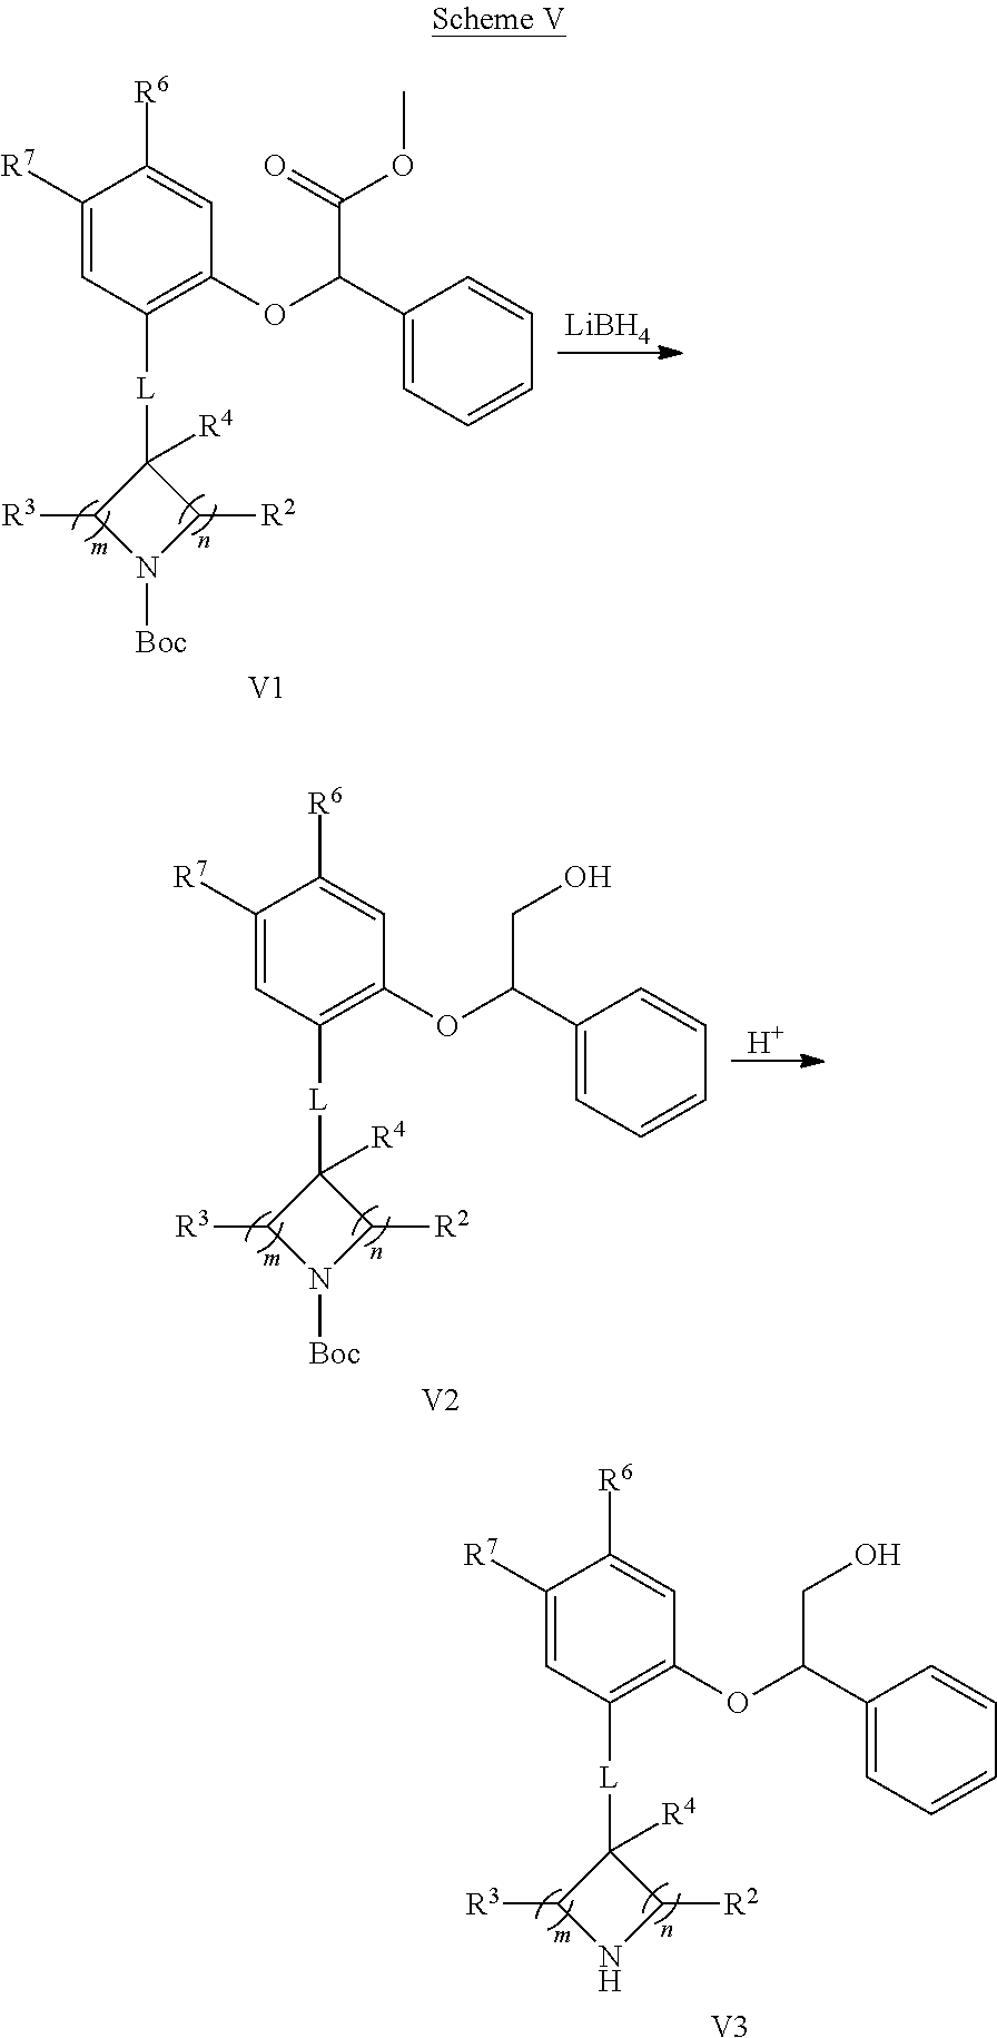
[V1].C1([R4])([L]C2=C(OC(C3=CC=CC=C3)C(=O)OC)C=C([R6])C([R7])=C2)C([R3])N([Boc])C1[R2].[LiBH4].[V2].C1([R4])([L]C2=C(OC(C3=CC=CC=C3)CO)C=C([R6])C([R7])=C2)C([R3])N([Boc])C1[R2].[H].[V3].C1([R4])([L]C2=C(OC(C3=CC=CC=C3)CO)C=C([R6])C([R7])=C2)C([R3])NC1[R2]
